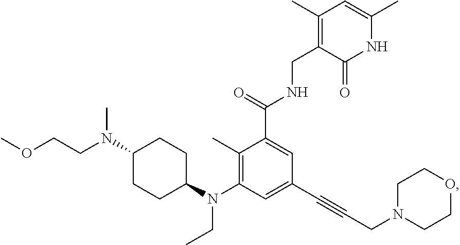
C1(C)=C(N(CC)C2CCC(N(C)CCOC)CC2)C=C(C#CCN2CCOCC2)C=C1C(NCC1=C(C)C=C(C)NC1=O)=O
